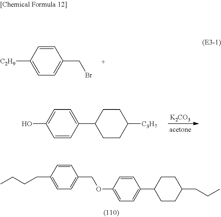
C1=C(OCC2=CC=C(CCCC)C=C2)C=CC(C2CCC(CCC)CC2)=C1.C1=CC([C2H9])=CC=C1CBr.[K2CO3].C1=CC(C2CCC([C3H7])CC2)=CC=C1O
